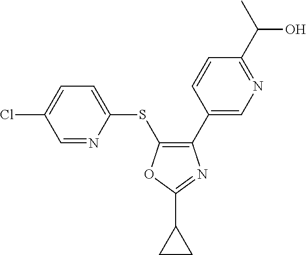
C1=NC(SC2=C(C3=CN=C(C(C)O)C=C3)N=C(C3CC3)O2)=CC=C1Cl
